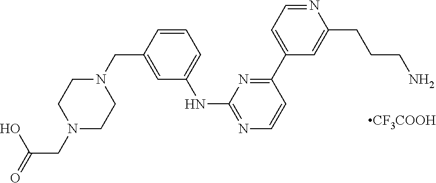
C(CN1CCN(CC2=CC(NC3=NC=CC(C4=CC=NC(CCCN)=C4)=N3)=CC=C2)CC1)(O)=O.[CF3COOH]
